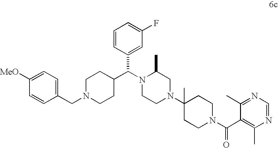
C1=C([MeO])C=CC(CN2CCC(C(N3CCN(C4(C)CCN(C(C5=C(C)N=CN=C5C)=O)CC4)CC3C)C3=CC(F)=CC=C3)CC2)=C1
